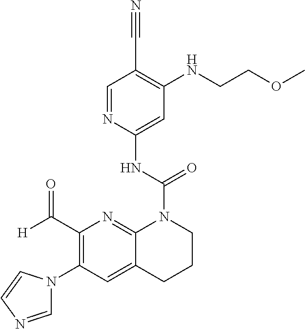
C1(C([H])=O)=C(N2C=NC=C2)C=C2C(=N1)N(C(NC1=CC(NCCOC)=C(C#N)C=N1)=O)CCC2
